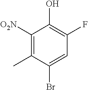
C1([O2N])=C(C)C(Br)=CC(F)=C1O
